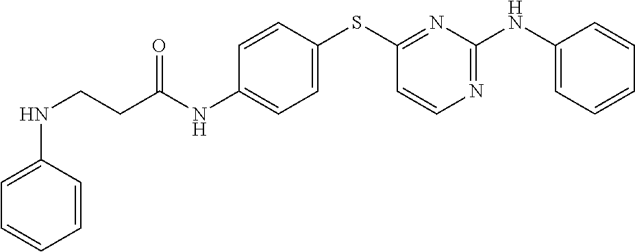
C1=CC(SC2=NC(NC3=CC=CC=C3)=NC=C2)=CC=C1NC(CCNC1=CC=CC=C1)=O
